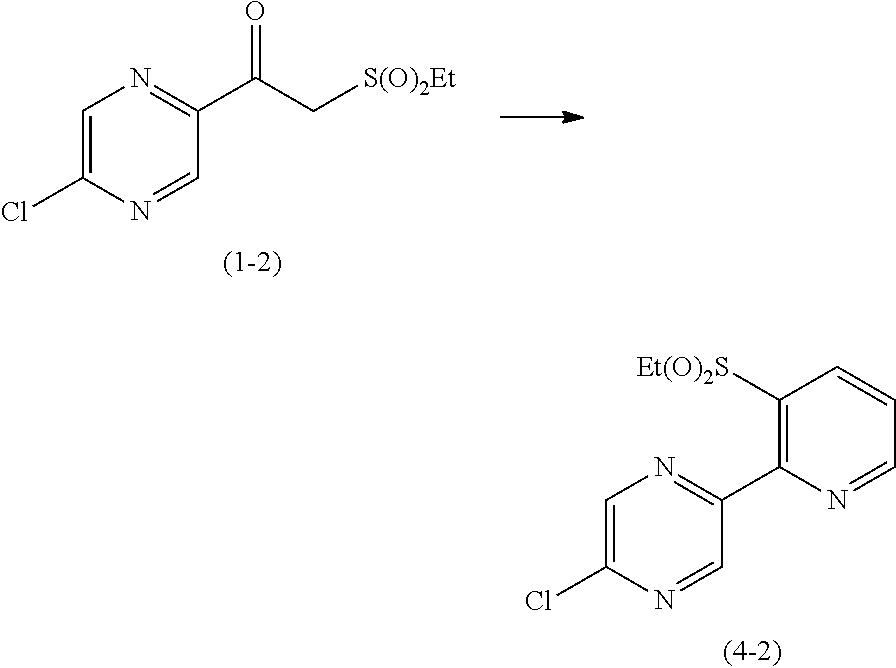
C1=C(Cl)N=CC(C2=C([Et(O)2S])C=CC=N2)=N1.C1=C(Cl)N=CC(C(=O)C[S(O)2Et])=N1
